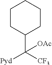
C1CC(C([CF3])([Pyd])[OAc])CCC1
